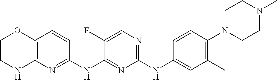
C1(NC2=CC(C)=C(N3CCN(C)CC3)C=C2)=NC=C(F)C(NC2=NC3=C(C=C2)OCCN3)=N1
